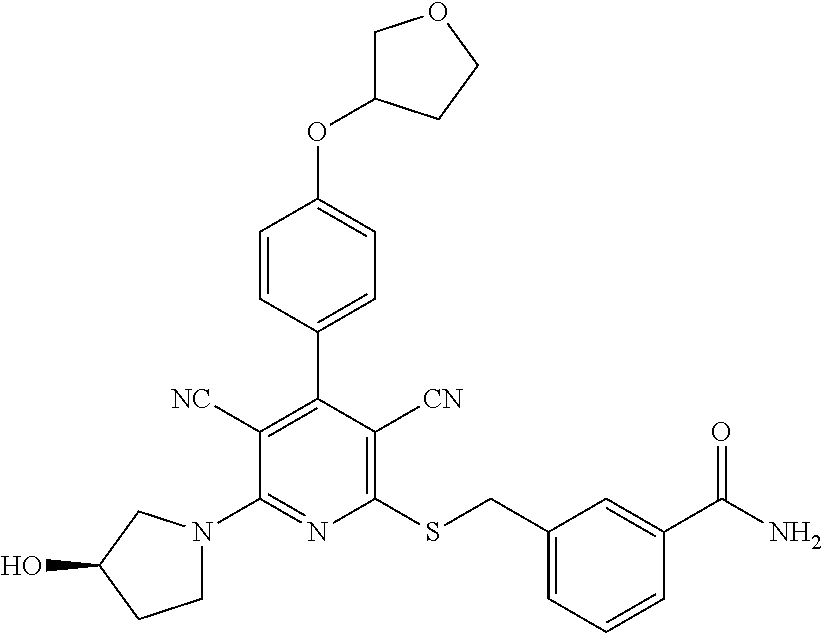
C1=CC(C2=C([NC])C(N3CCC(O)C3)=NC(SCC3=CC=CC(C(N)=O)=C3)=C2[CN])=CC=C1OC1COCC1
